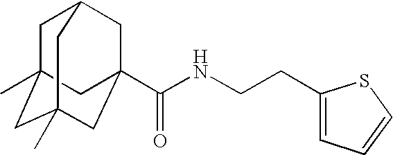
C1C2(C)CC3(C)CC(C(=O)NCCC4=CC=CS4)(C2)CC1C3
